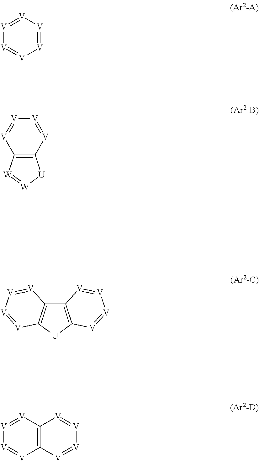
C12=C([V]=[V][V]=[V]1)[V]=[V][V]=[V]2.[V]1=[V][V]=[V][V]=[V]1.C12=C([V]=[V][V]=[V]1)[U][W]=[W]2.C12=C([U]C3=C1[V]=[V][V]=[V]3)[V]=[V][V]=[V]2
